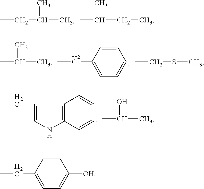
CCC(C)C.C(C)(CC)C.C(C)(C)C.C(C1=CC=CC=C1)C.CCSC.C(C1=CNC2=C1C=CC=C2)C.C(O)(C)C.C(C1=CC=C([OH])C=C1)C
